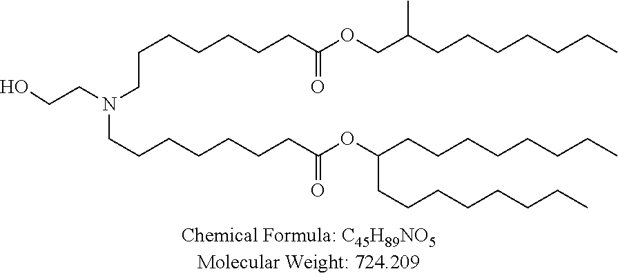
C(OC(CCCCCCCC)CCCCCCCC)(CCCCCCCN(CCO)CCCCCCCC(OCC(CCCCCCC)C)=O)=O
